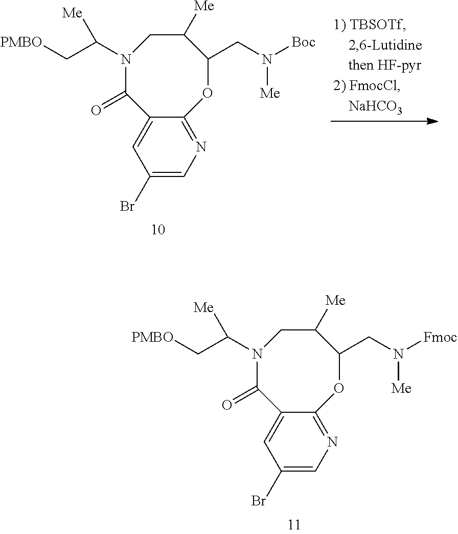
C1(Br)=CN=C2C(=C1)C(=O)N(C(C[PMBO])[Me])CC([Me])C(CN([Boc])[Me])O2.C1(Br)=CN=C2C(=C1)C(=O)N(C(C[PMBO])[Me])CC([Me])C(CN([Fmoc])[Me])O2
